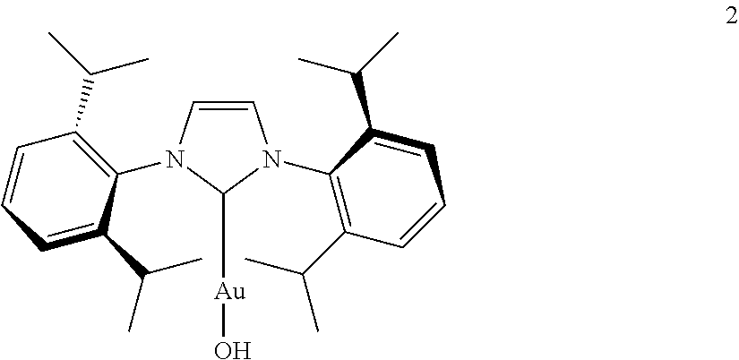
C1=CN(C2=C(C(C)C)C=CC=C2C(C)C)C([Au]O)N1C1=C(C(C)C)C=CC=C1C(C)C
